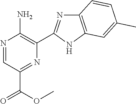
N1=CC(C(OC)=O)=NC(C2=NC3=C(N2)C=C(C)C=C3)=C1N
